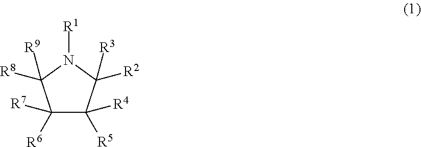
C1([R6])([R7])C([R5])([R4])C([R2])([R3])N([R1])C1([R8])[R9]
